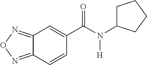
C12=NON=C1C=CC(C(N(C1CCCC1)[H])=O)=C2
